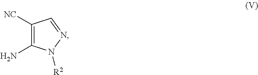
NC1=C([NC])C=NN1[R2]
